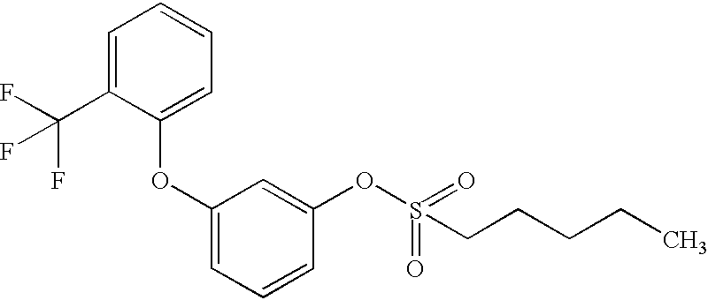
C1=C(C(F)(F)F)C(OC2=CC=CC(OS(=O)(=O)CCCCC)=C2)=CC=C1
